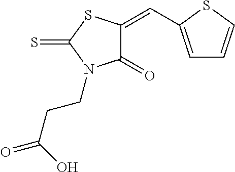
C1=C(C=C2C(=O)N(CCC(=O)O)C(=S)S2)SC=C1
